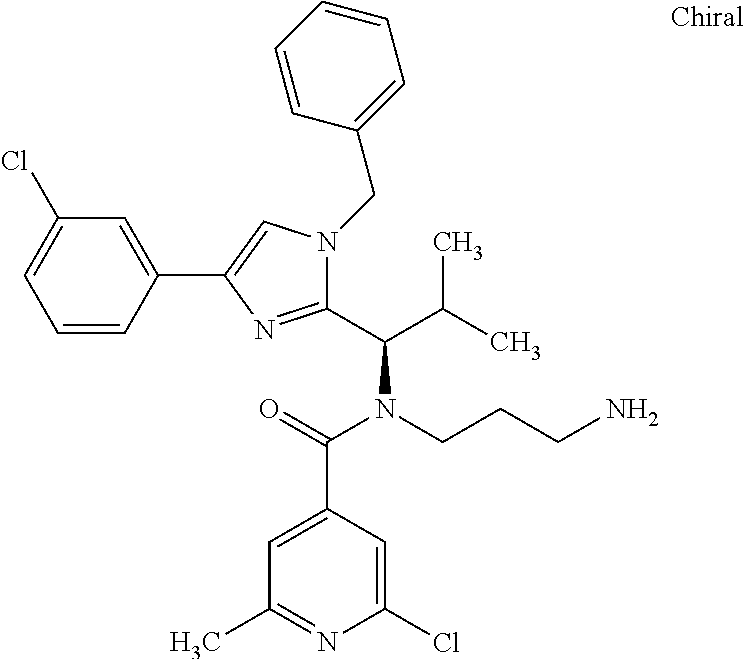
C1=CC(C2=CN(CC3=CC=CC=C3)C(C(C(C)C)N(CCCN)C(=O)C3=CC(C)=NC(Cl)=C3)=N2)=CC(Cl)=C1
